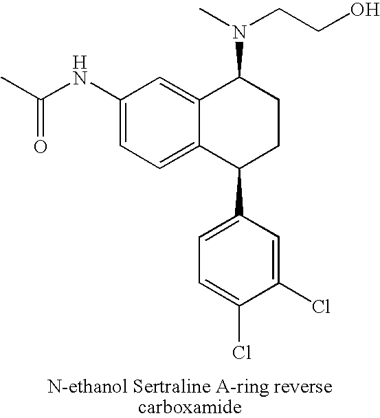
C1(NC(C)=O)=CC=C2C(=C1)C(N(C)CCO)CCC2C1=CC=C(Cl)C(Cl)=C1
